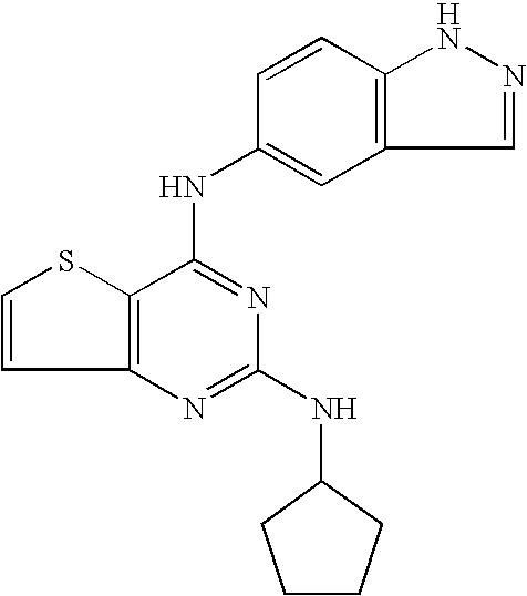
C12=C(C(NC3=CC4=C(C=C3)NN=C4)=NC(NC3CCCC3)=N1)SC=C2
